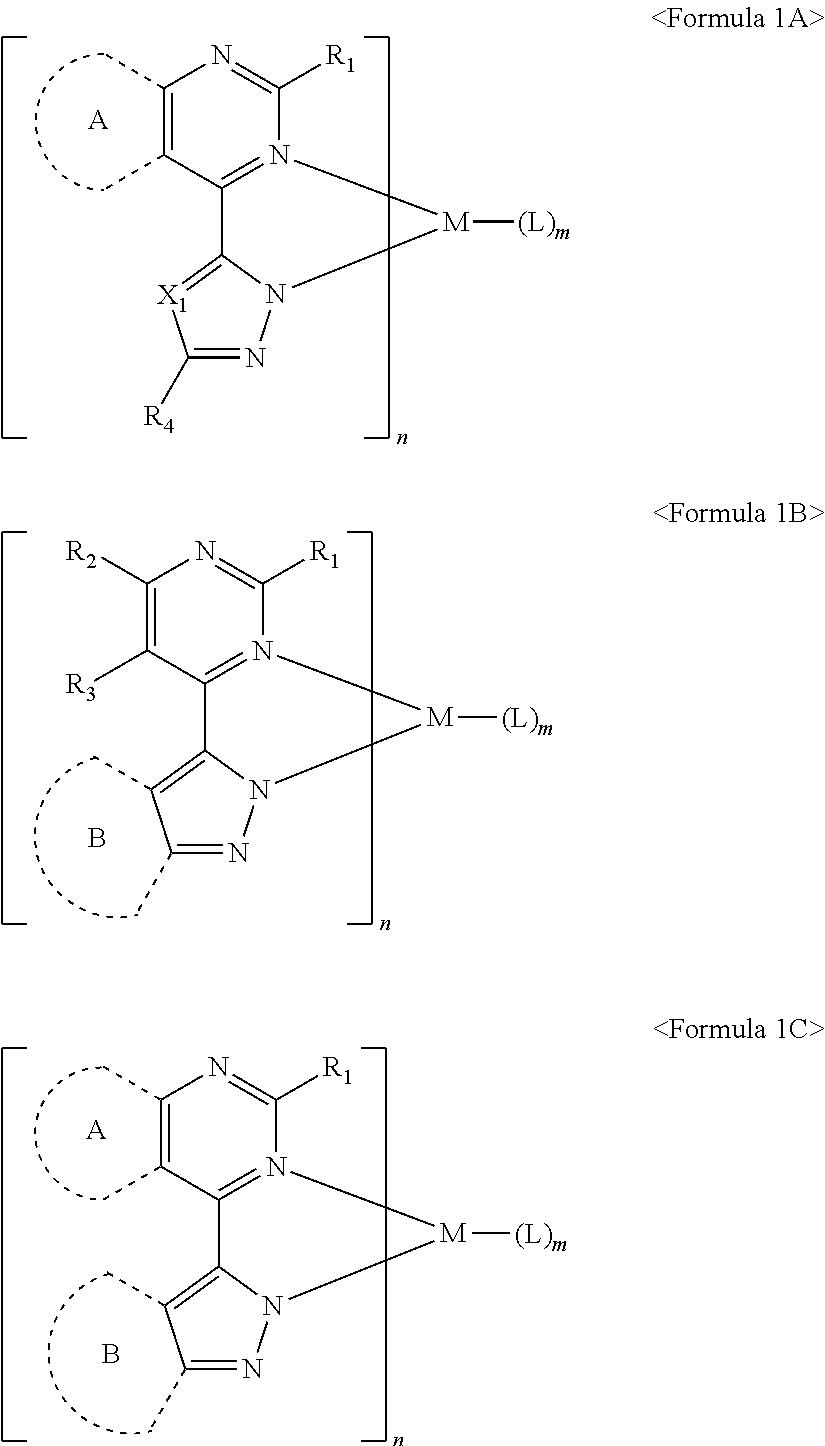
C1(C)=C(C)C2=N(C([R1])=N1)[M]([(L)m])N1N=C([R4])[X1]=C21.[A].C1([R2])=C([R3])C2=N(C([R1])=N1)[M]([(L)m])N1N=C(C)C(C)=C21.B.C1(C)=C(C)C2=N(C([R1])=N1)[M]([(L)m])N1N=C(C)C(C)=C21.B.[A]
